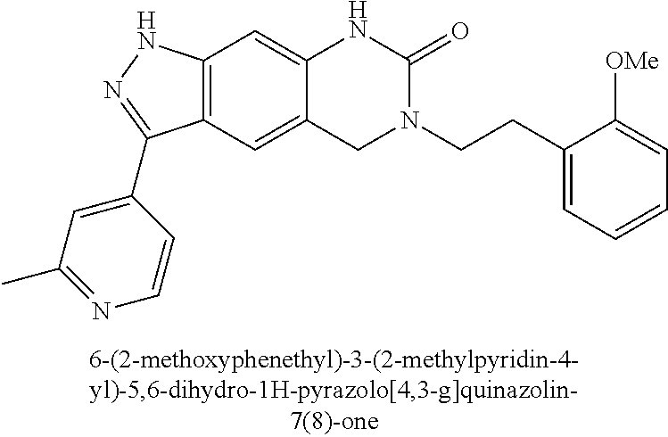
C12=C(C=C3C(=C1)NC(=O)N(CCC1=CC=CC=C1[OMe])C3)C(C1=CC(C)=NC=C1)=NN2
